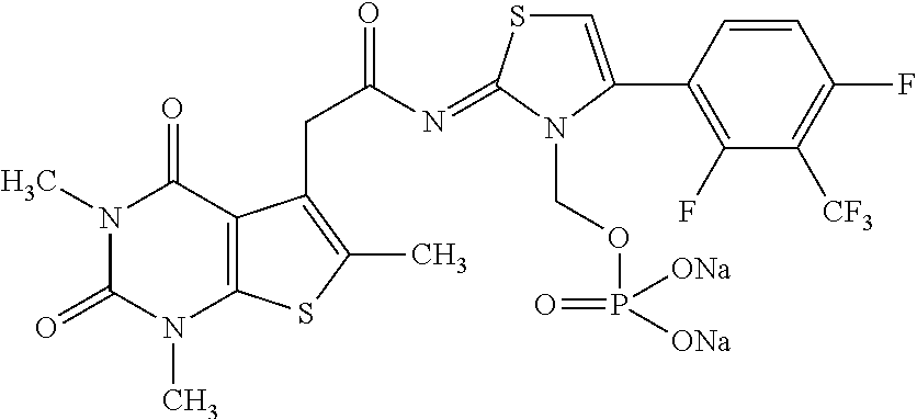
S1C=C(C2=C(F)C([CF3])=C(F)C=C2)N(COP(=O)([ONa])[ONa])C1=NC(=O)CC1=C(C)SC2=C1C(=O)N(C)C(=O)N2C
